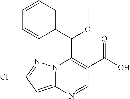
N12C(=CC(Cl)=N1)N=CC(C(O)=O)=C2C(C1=CC=CC=C1)OC
